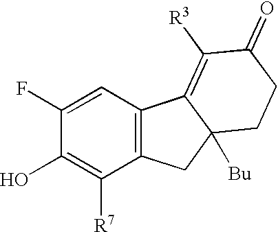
C1=C(F)C(O)=C([R7])C2=C1C1=C([R3])C(=O)CCC1([Bu])C2
